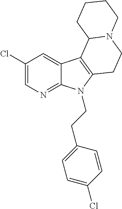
C1(Cl)=CN=C2C(=C1)C1=C(N2CCC2=CC=C(Cl)C=C2)CCN2C1CCCC2
